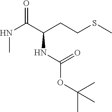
O(C(C)(C)C)C(NC(C(NC)=O)CCSC)=O
